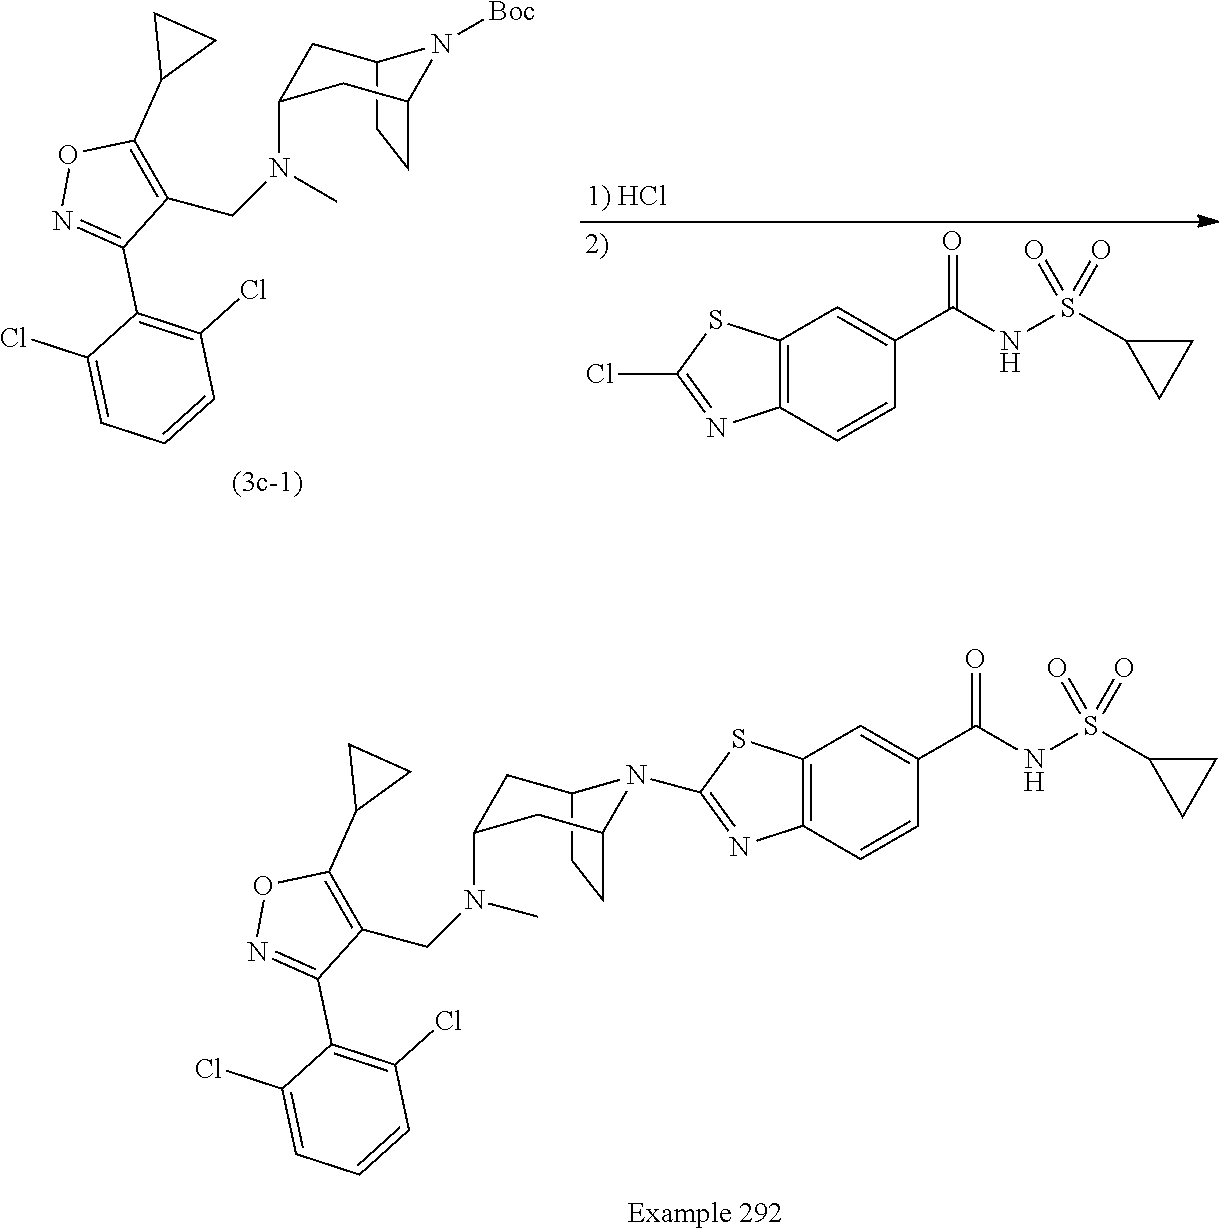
C12=C(C=CC(C(NS(C3CC3)(=O)=O)=O)=C1)N=C(N1C3CCC1CC(N(CC1=C(C4CC4)ON=C1C1=C(Cl)C=CC=C1Cl)C)C3)S2.C12=C(C=CC(C(NS(C3CC3)(=O)=O)=O)=C1)N=C(Cl)S2.C12CCC(CC(N(CC3=C(C4CC4)ON=C3C3=C(Cl)C=CC=C3Cl)C)C1)N2[Boc]
